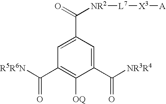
[R5R6N]C(C1=C([OQ])C(C([NR3R4])=O)=CC(C(=O)[NR2][L7][X3][A])=C1)=O
